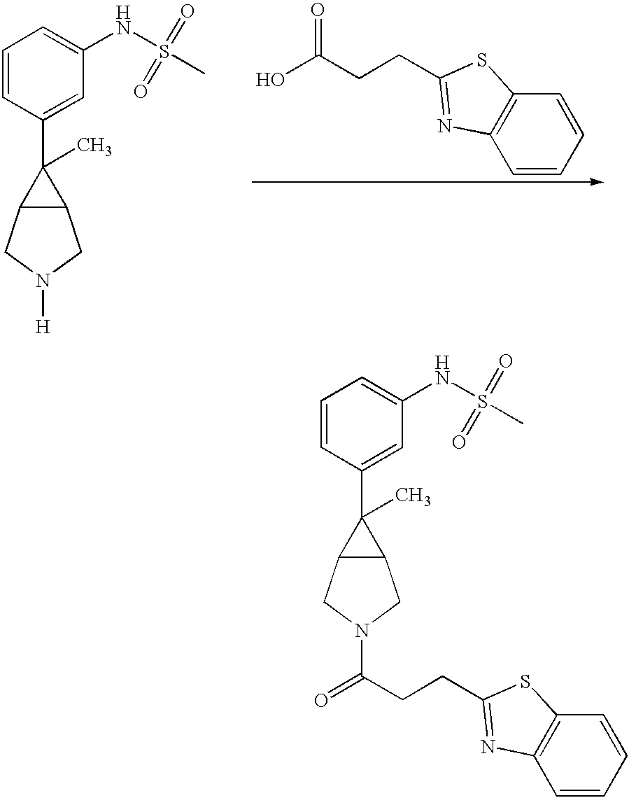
C1=CC(C2(C)C3C2CN(C(=O)CCC2=NC4=C(C=CC=C4)S2)C3)=CC(NS(=O)(C)=O)=C1.C1=CC(C2(C)C3C2CN([H])C3)=CC(NS(=O)(C)=O)=C1.OC(CCC1=NC2=C(C=CC=C2)S1)=O
